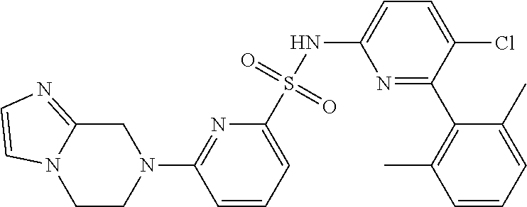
C1CN(C2=NC(S(NC3=CC=C(Cl)C(C4=C(C)C=CC=C4C)=N3)(=O)=O)=CC=C2)CC2=NC=CN12
